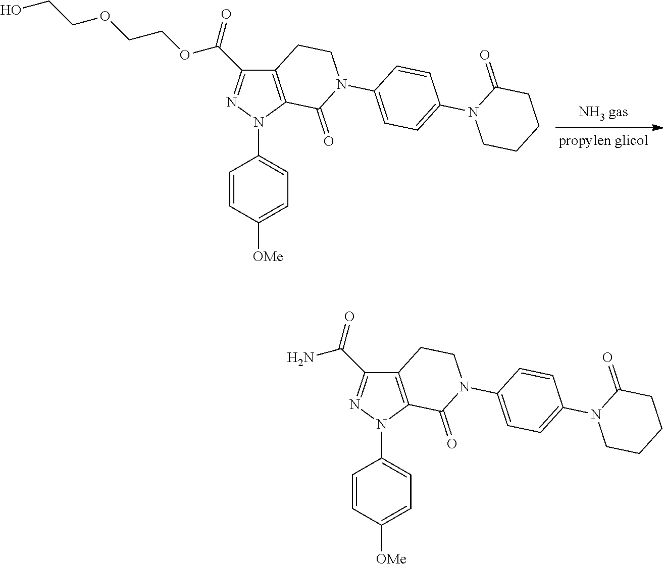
C1=CC([OMe])=CC=C1N1C2=C(C(C(OCCOCCO)=O)=N1)CCN(C1=CC=C(N3CCCCC3=O)C=C1)C2=O.C1=CC([OMe])=CC=C1N1C2=C(C(C(N)=O)=N1)CCN(C1=CC=C(N3CCCCC3=O)C=C1)C2=O
